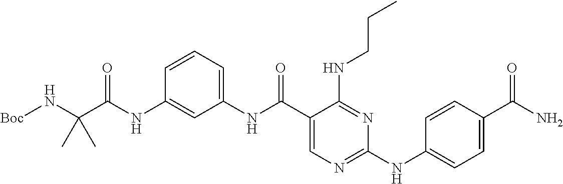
C1(NC(C2=CN=C(NC3=CC=C(C(N)=O)C=C3)N=C2NCCC)=O)=CC=CC(NC(C(N[Boc])(C)C)=O)=C1
